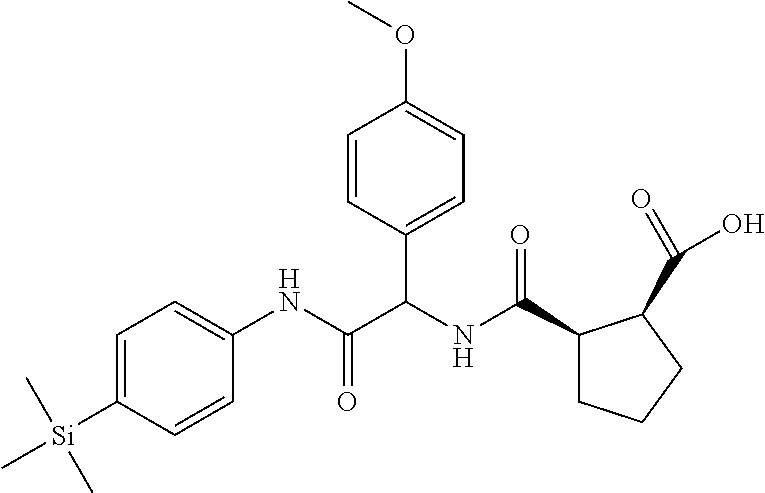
C1(C(NC(C(NC2=CC=C([Si](C)(C)C)C=C2)=O)C2=CC=C(OC)C=C2)=O)CCCC1C(O)=O
